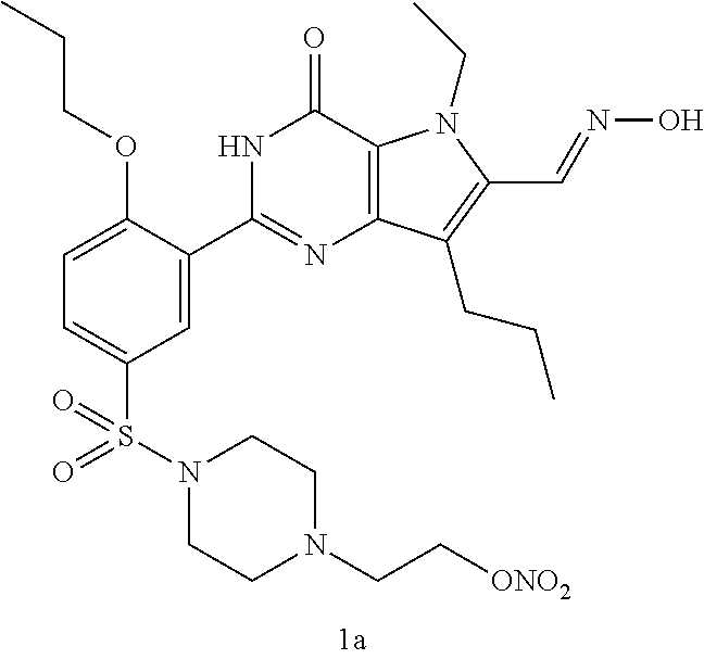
N1C(C2=CC(S(N3CCN(CC[ONO2])CC3)(=O)=O)=CC=C2OCCC)=NC2=C(C1=O)N(CC)C(C=NO)=C2CCC
